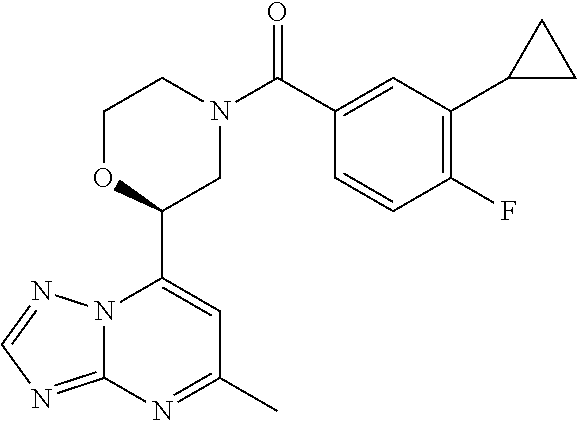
N12C(=NC=N1)N=C(C)C=C2C1CN(C(=O)C2=CC(C3CC3)=C(F)C=C2)CCO1
